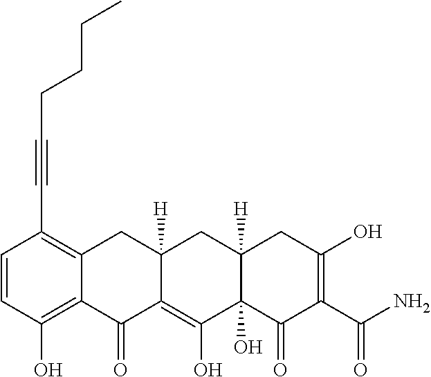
C1=CC(O)=C2C(=C1C#CCCCC)CC1([H])C(=C(O)C3(O)C([H])(C1)CC(O)=C(C(N)=O)C3=O)C2=O
